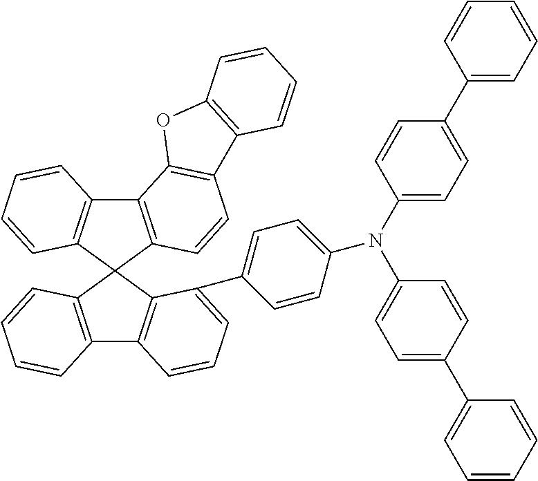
C12=C(C3(C4=C1C=CC=C4C1=CC=C(N(C4=CC=C(C5=CC=CC=C5)C=C4)C4=CC=C(C5=CC=CC=C5)C=C4)C=C1)C1=C(C4=C3C=CC=C4)C3=C(C=C1)C1=C(O3)C=CC=C1)C=CC=C2
